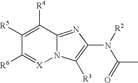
C1([R5])=C([R4])C2=NC(N([R2])C(C)=O)=C([R3])N2[X]=C1[R6]
